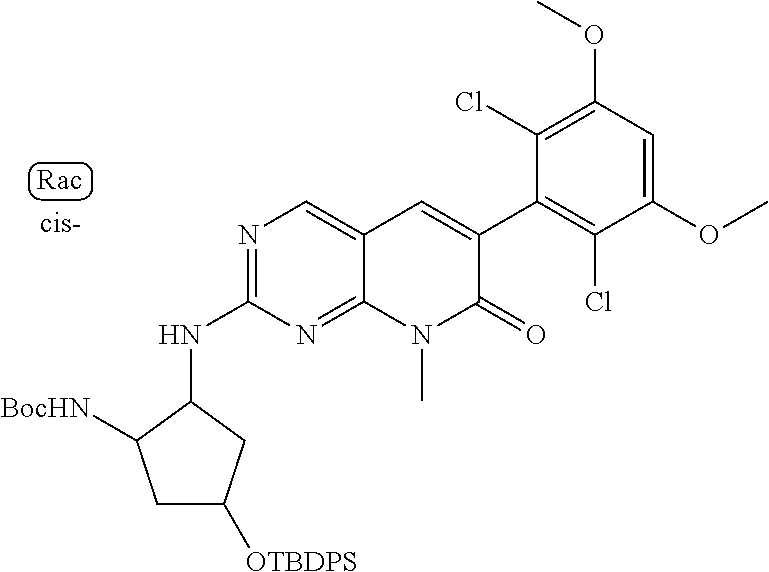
N1=C(NC2CC([OTBDPS])CC2[BocHN])N=C2C(=C1)C=C(C1=C(Cl)C(OC)=CC(OC)=C1Cl)C(=O)N2C
